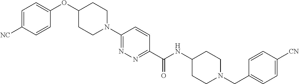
N1(C2=NN=C(C(NC3CCN(CC4=CC=C([CN])C=C4)CC3)=O)C=C2)CCC(OC2=CC=C([NC])C=C2)CC1
